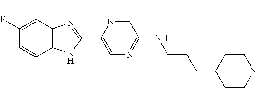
C1=CC(F)=C(C)C2=C1NC(C1=CN=C(NCCCC3CCN(C)CC3)C=N1)=N2
